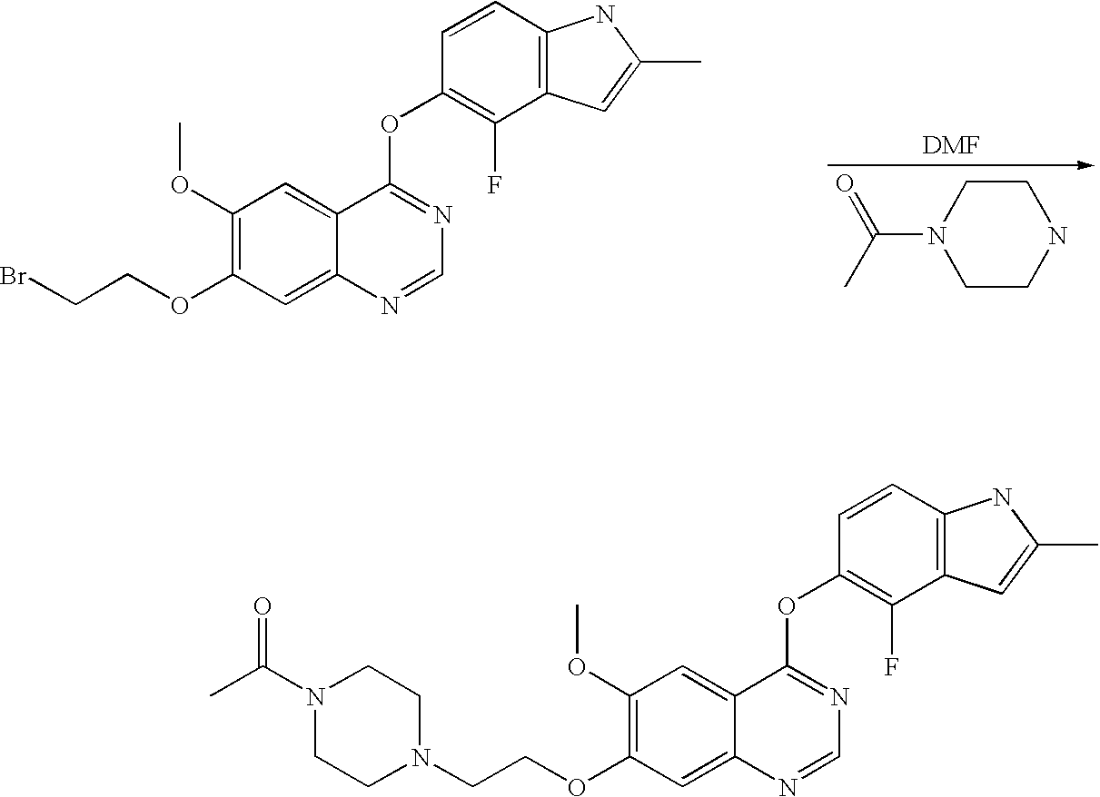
C(COC1=C(OC)C=C2C(=C1)N=CN=C2OC1=C(F)C2=C(C=C1)NC(C)=C2)Br.C1CN(C(=O)C)CCN1.C(COC1=C(OC)C=C2C(=C1)N=CN=C2OC1=C(F)C2=C(C=C1)NC(C)=C2)N1CCN(C(C)=O)CC1
